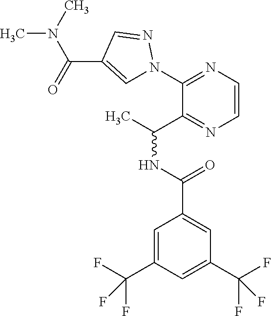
C1=C(C(N(C)C)=O)C=NN1C1=NC=CN=C1C(C)NC(=O)C1=CC(C(F)(F)F)=CC(C(F)(F)F)=C1
